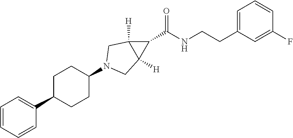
C1=CC=CC(C2CCC(N3CC4([H])C(C(NCCC5=CC=CC(F)=C5)=O)C4([H])C3)CC2)=C1
